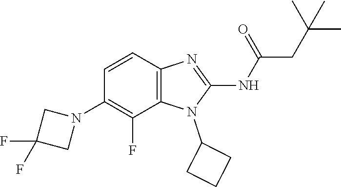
C1=CC2=C(C(F)=C1N1CC(F)(F)C1)N(C1CCC1)C(NC(=O)CC(C)(C)C)=N2
